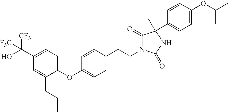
C1(C([CF3])([F3C])O)=CC=C(OC2=CC=C(CCN3C(=O)C(C)(C4=CC=C(OC(C)C)C=C4)NC3=O)C=C2)C(CCC)=C1
